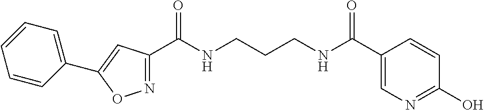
C1(C(NCCCNC(C2=CN=C(O)C=C2)=O)=O)=NOC(C2=CC=CC=C2)=C1
